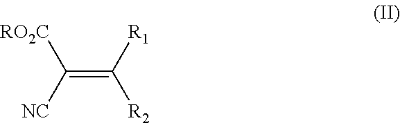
C(=C([R1])[R2])([NC])[RO2C]
